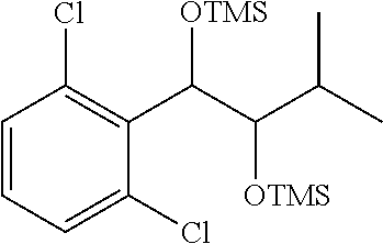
C1=CC(Cl)=C(C(C(C(C)C)[OTMS])[OTMS])C(Cl)=C1
